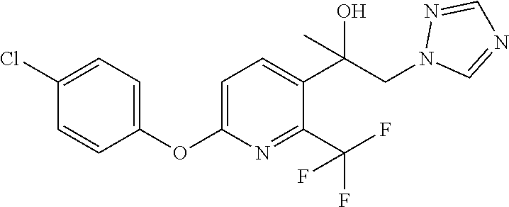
C1(OC2=CC=C(C(CN3N=CN=C3)(C)O)C(C(F)(F)F)=N2)=CC=C(Cl)C=C1
